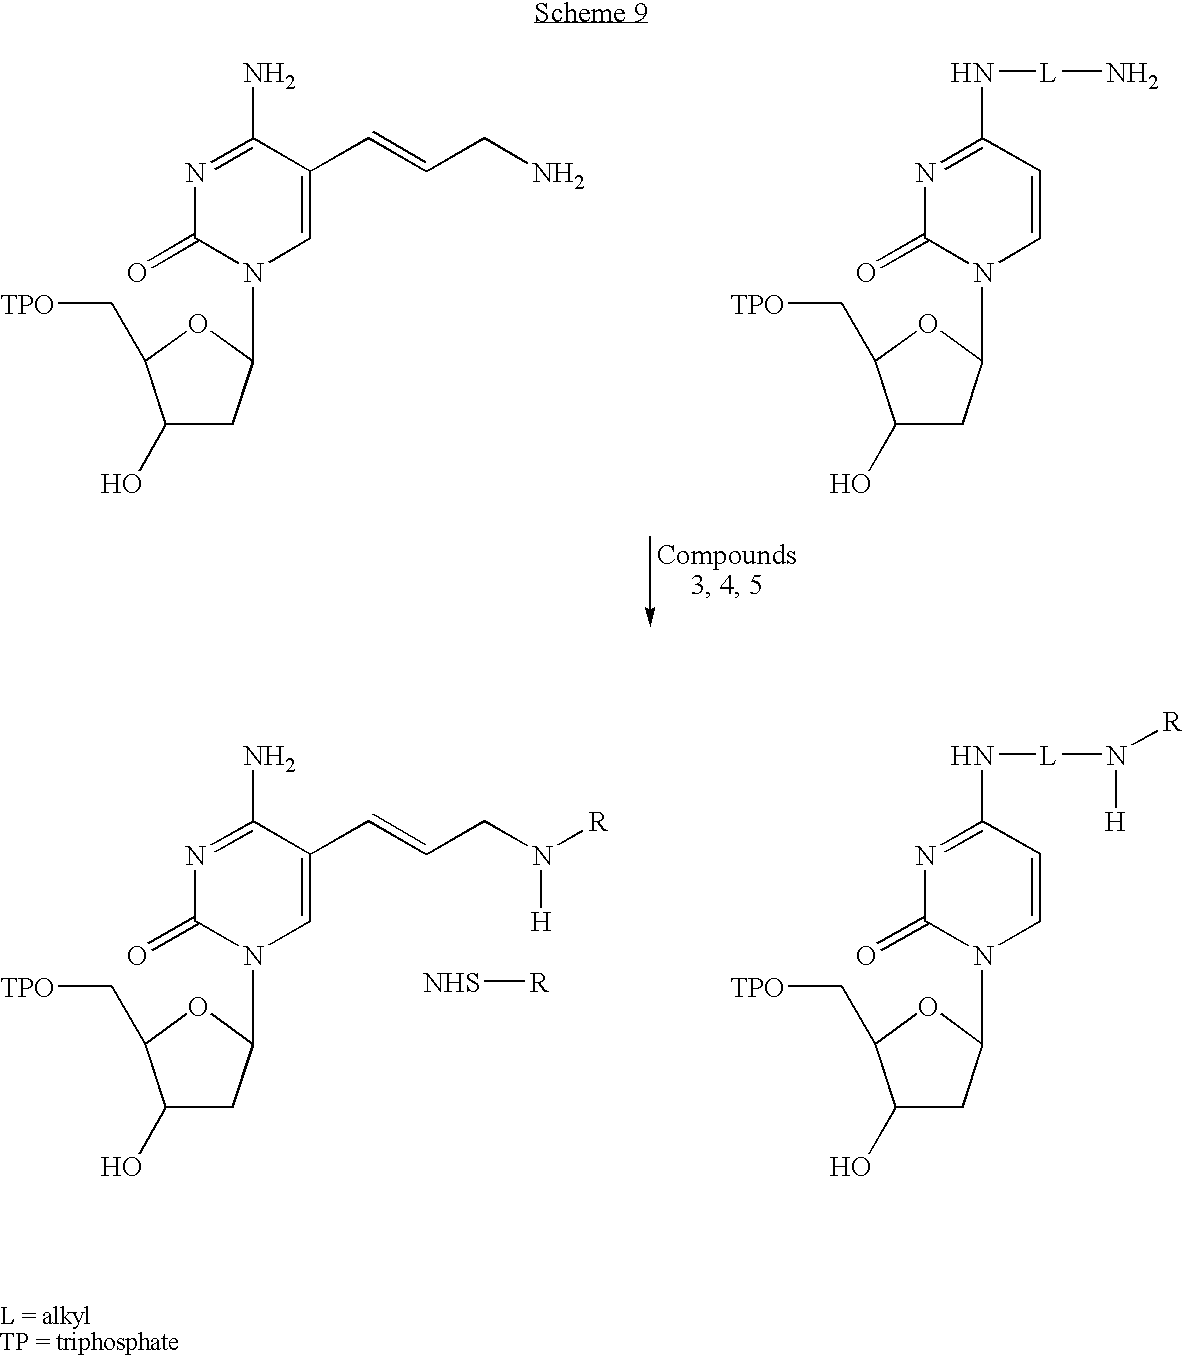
C1(O)CC(N2C=C(C=CCN)C(N)=NC2=O)OC1C[TPO].C1(O)CC(N2C=CC(N[L]N)=NC2=O)OC1C[TPO].C1(O)CC(N2C=C(C=CCN([R])[H])C(N)=NC2=O)OC1C[TPO].C1(O)CC(N2C=CC(N[L]N([H])[R])=NC2=O)OC1C[TPO].[NHS][R]
